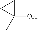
C1CC1([OH])C
